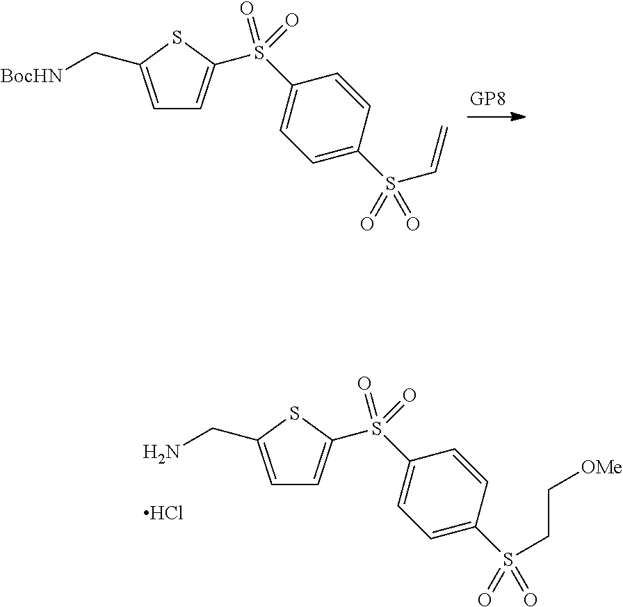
C1=C(C[BocHN])SC(S(C2=CC=C(S(C=C)(=O)=O)C=C2)(=O)=O)=C1.C1=C(CN)SC(S(C2=CC=C(S(CC[OMe])(=O)=O)C=C2)(=O)=O)=C1.Cl
